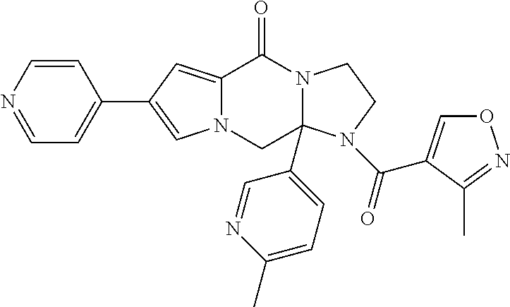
C12=CC(C3=CC=NC=C3)=CN1CC1(C3=CC=C(C)N=C3)N(C2=O)CCN1C(=O)C1=CON=C1C
